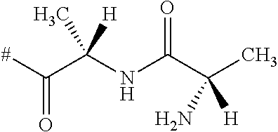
[#]C(C(NC(C(C)(N)[H])=O)(C)[H])=O
